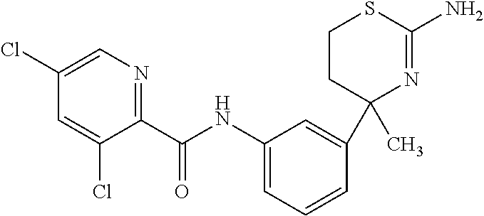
C1CC(C)(C2=CC(NC(C3=NC=C(Cl)C=C3Cl)=O)=CC=C2)N=C(N)S1
